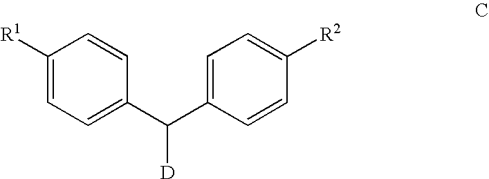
C1([R1])=CC=C(C(C2=CC=C([R2])C=C2)[D])C=C1
